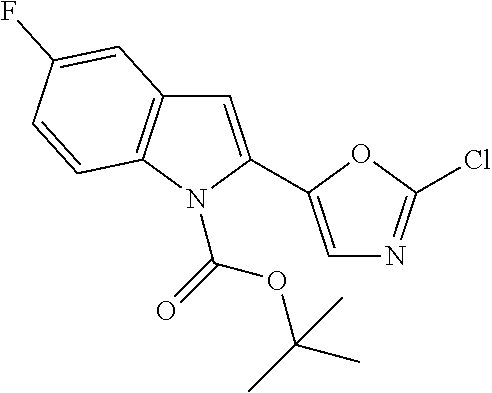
C1=C(C2=CN=C(Cl)O2)N(C(OC(C)(C)C)=O)C2=C1C=C(F)C=C2
